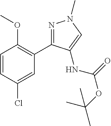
C1=CC(Cl)=CC(C2=NN(C)C=C2NC(OC(C)(C)C)=O)=C1OC
